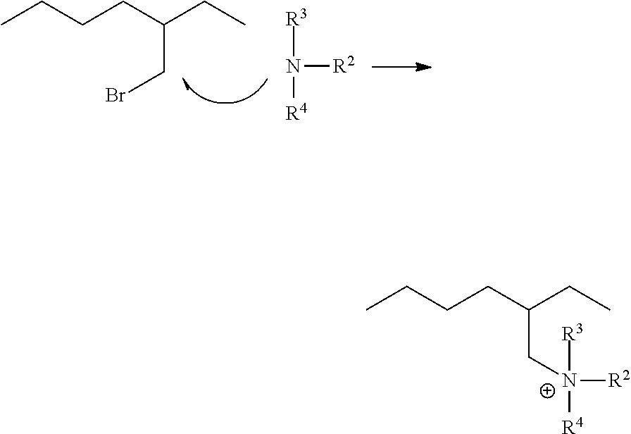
CCCCC(CC)CBr.N([R2])([R4])[R3].CCCCC(CC)C[N+]([R2])([R4])[R3]
